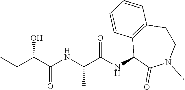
CC(C(C(NC(C(NC1C(=O)N(C)CCC2=C1C=CC=C2)=O)C)=O)O)C
